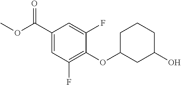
C1(C(OC)=O)=CC(F)=C(OC2CC(O)CCC2)C(F)=C1
